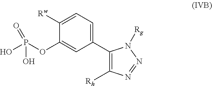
C1=C([Rw])C(OP(O)(O)=O)=CC(C2=C([Rh])N=NN2[Rg])=C1
